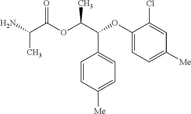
CC(C(=O)OC(C(C1=CC=C([Me])C=C1)OC1=CC=C([Me])C=C1Cl)C)N
